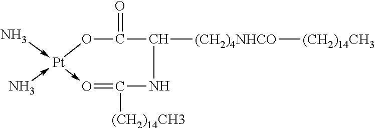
N->[Pt]1(-N)->O=C([(CH2)14CH3])NC([(CH2)4NHCO][(CH2)14CH3])C(=O)O1
